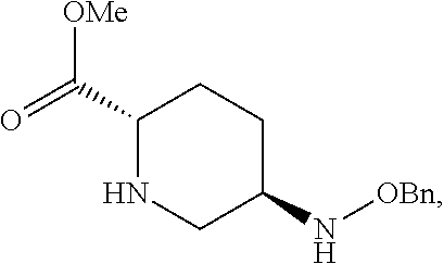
C1(C(=O)[OMe])NCC(N[OBn])CC1
